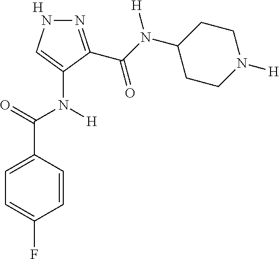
[H].C1=CC(C(=O)N(C2=CNN=C2C(N(C2CCN([H])CC2)[H])=O)[H])=CC=C1F
